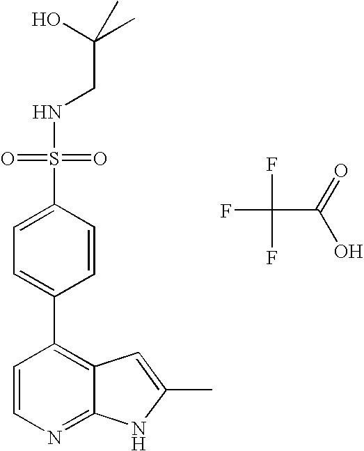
FC(F)(C(=O)O)F.N(S(C1=CC=C(C2=C3C(=NC=C2)NC(C)=C3)C=C1)(=O)=O)CC(C)(O)C
